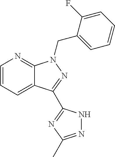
C12=CC=CN=C1N(CC1=CC=CC=C1F)N=C2C1=NC(C)=NN1
